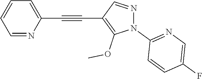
C1=NC(C#CC2=C(OC)N(C3=NC=C(F)C=C3)N=C2)=CC=C1
